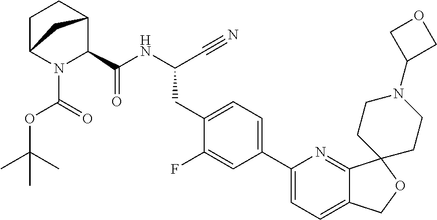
N(C(C#N)CC1=CC=C(C2=CC=C3C(=N2)C2(OC3)CCN(C3COC3)CC2)C=C1F)C(=O)C1C2CCC(N1C(OC(C)(C)C)=O)C2
